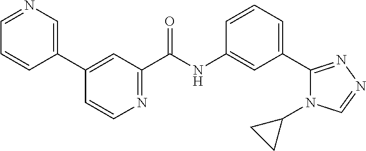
C1(C2=CN=CC=C2)=CC(C(NC2=CC(C3=NN=CN3C3CC3)=CC=C2)=O)=NC=C1
